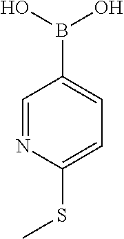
OB(O)C1=CC=C(SC)N=C1
